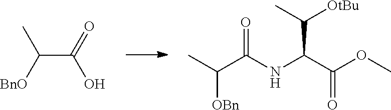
C(C(=O)O)([BnO])C.CC(C(NC(C(OC)=O)C(C)[OtBu])=O)[OBn]
